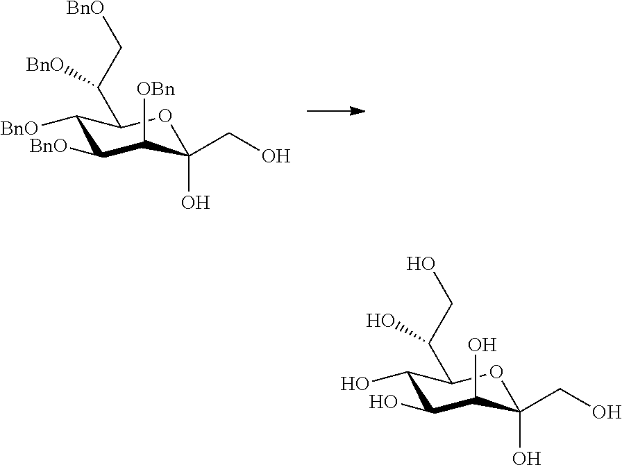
C1([BnO])C([BnO])C([OBn])C(O)(CO)OC1C(C[BnO])[BnO].C1(O)C(O)C(O)C(O)(CO)OC1C(CO)O
